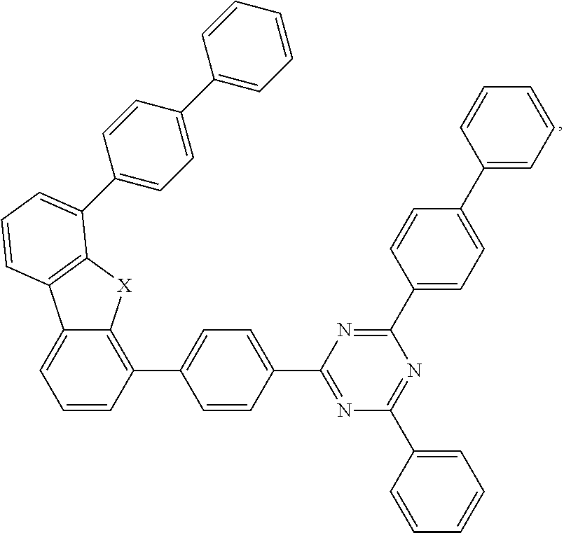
C1(C2=NC(C3=CC=CC=C3)=NC(C3=CC=C(C4=CC=CC=C4)C=C3)=N2)=CC=C(C2=C3C(=CC=C2)C2=C([X]3)C(C3=CC=C(C4=CC=CC=C4)C=C3)=CC=C2)C=C1
